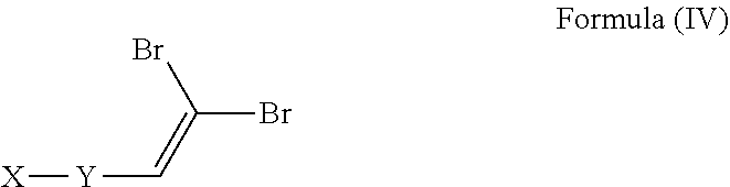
BrC(=C[Y][X])Br
